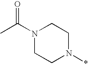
N1(C(C)=O)CCN(*)CC1
